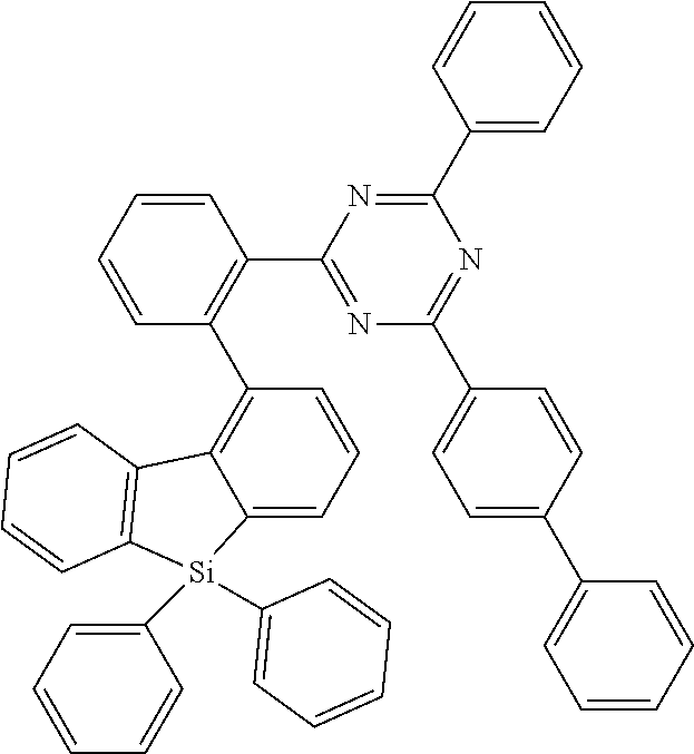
N1=C(C2=C(C3=C4C(=CC=C3)[Si](C3=CC=CC=C3)(C3=CC=CC=C3)C3=C4C=CC=C3)C=CC=C2)N=C(C2=CC=CC=C2)N=C1C1=CC=C(C2=CC=CC=C2)C=C1
